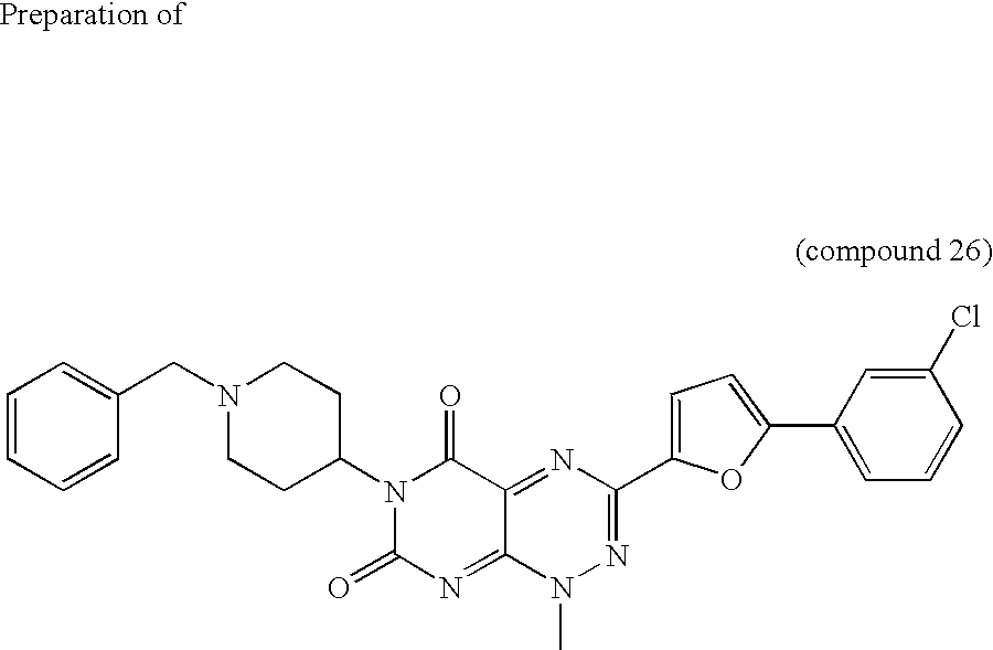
N1=C2C(=NC(=O)N(C3CCN(CC4=CC=CC=C4)CC3)C2=O)N(C)N=C1C1=CC=C(C2=CC=CC(Cl)=C2)O1
